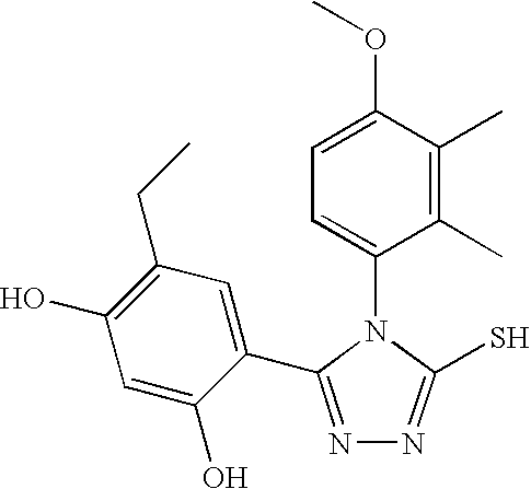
C1=C(OC)C(C)=C(C)C(N2C(S)=NN=C2C2=CC(CC)=C(O)C=C2O)=C1
